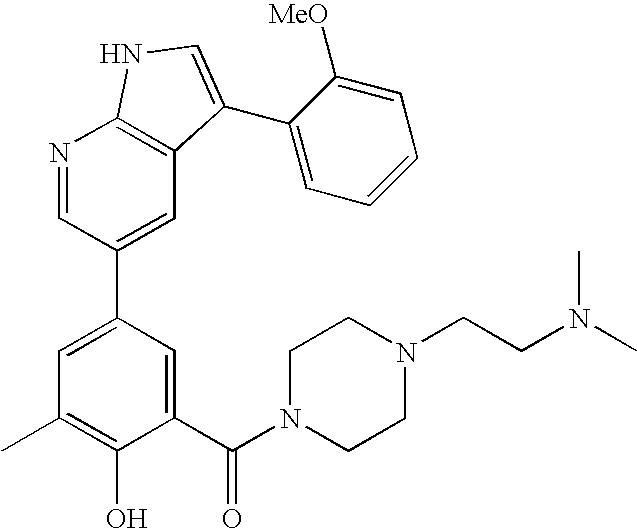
C1(C(N2CCN(CCN(C)C)CC2)=O)=CC(C2=CC3=C(N=C2)NC=C3C2=CC=CC=C2[MeO])=CC(C)=C1O
